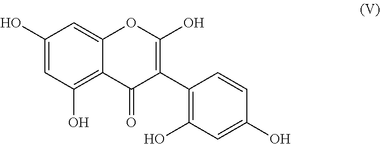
C1(O)=CC(O)=C2C(=C1)OC(O)=C(C1=C(O)C=C(O)C=C1)C2=O
